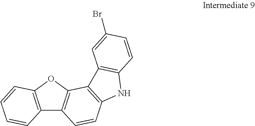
C12=C(OC3=C1C=CC1=C3C3=C(N1)C=CC(Br)=C3)C=CC=C2
